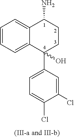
C1=CC=C2C(=C1)C(N)CCC2(C1=CC=C(Cl)C(Cl)=C1)O
